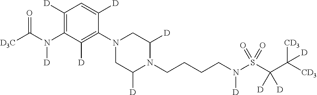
C1([D])=C(N(C([D3C])=O)[D])C([D])=C(N2CC([D])N(CCCCN(S(C(C([CD3])([CD3])[D])([D])[D])(=O)=O)[D])C([D])C2)C([D])=C1
